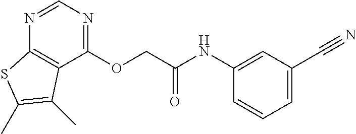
N1=CN=C(OCC(NC2=CC(C#N)=CC=C2)=O)C2=C1SC(C)=C2C
